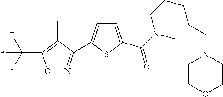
FC(F)(F)C1=C(C)C(C2=CC=C(C(=O)N3CC(CN4CCOCC4)CCC3)S2)=NO1
